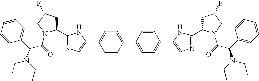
C1=CC(C2=CC=C(C3=CN=C(C4CC(F)CN4C(=O)C(N(CC)CC)C4=CC=CC=C4)N3)C=C2)=CC=C1C1=CN=C(C2CC(F)CN2C(C(N(CC)CC)C2=CC=CC=C2)=O)N1
